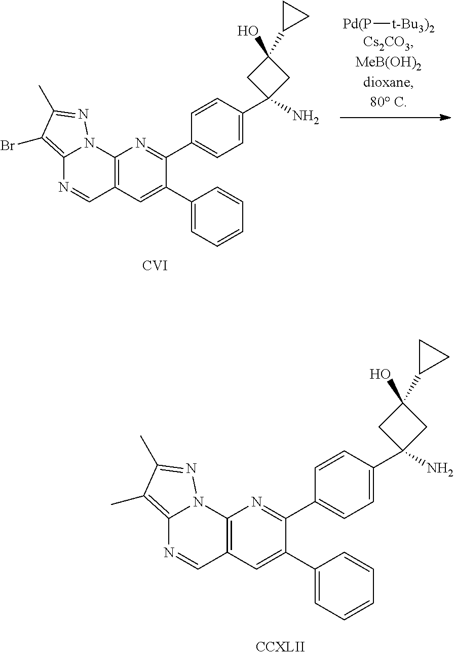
C12=C(C)C(C)=NN1C1=C(C=N2)C=C(C2=CC=CC=C2)C(C2=CC=C(C3(N)CC(C4CC4)(O)C3)C=C2)=N1.[Pd(P][t-Bu3)2].C12=C(Br)C(C)=NN1C1=C(C=N2)C=C(C2=CC=CC=C2)C(C2=CC=C(C3(N)CC(C4CC4)(O)C3)C=C2)=N1.[CVI]
